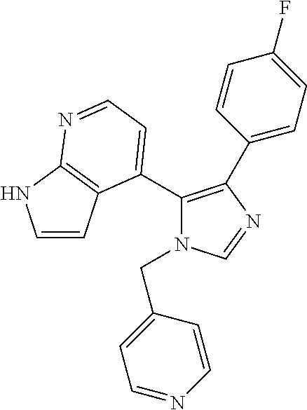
C1(C2=CC=NC3=C2C=CN3)=C(C2=CC=C(F)C=C2)N=CN1CC1=CC=NC=C1
